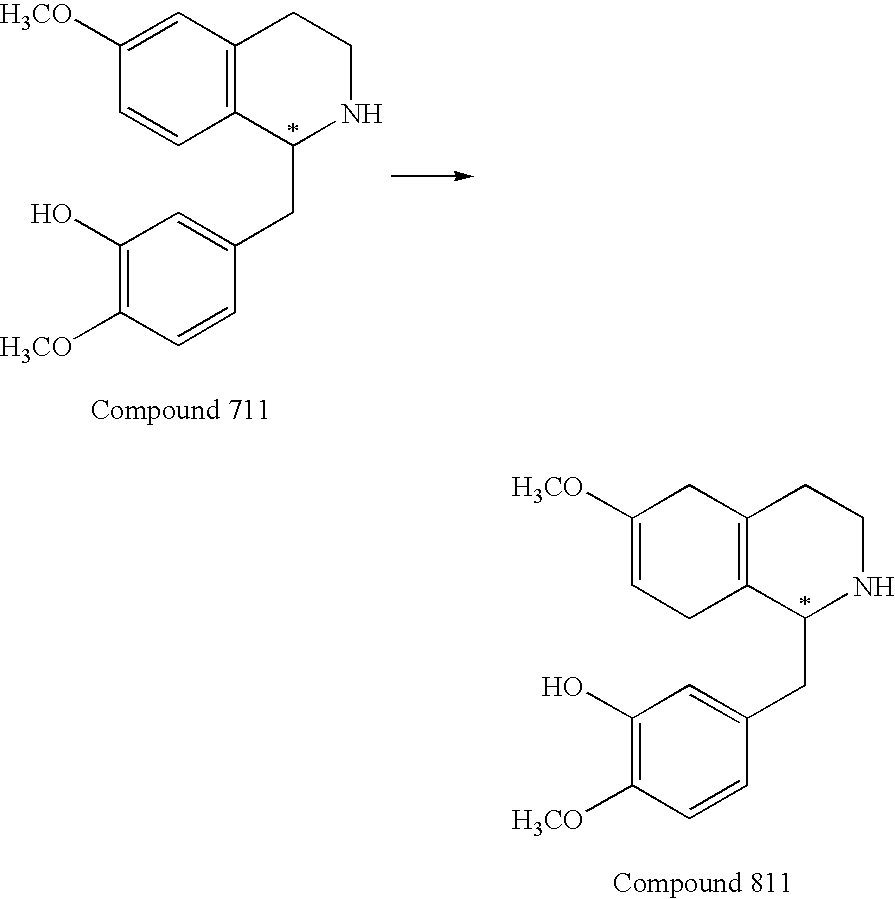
C1([H3CO])=CCC2=C(C1)CCNC2CC1=CC(O)=C([H3CO])C=C1.C1([H3CO])=CC2=C(C=C1)C(CC1=CC(O)=C([H3CO])C=C1)NCC2
